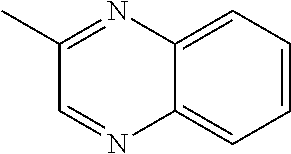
C1=CC=C2C(=C1)N=CC(C)=N2
